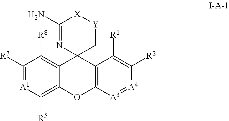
C1([R7])=[A1]C([R5])=C2C(=C1[R8])C1(C3=C(O2)[A3]=[A4]C([R2])=C3[R1])C[Y][X]C(N)=N1
